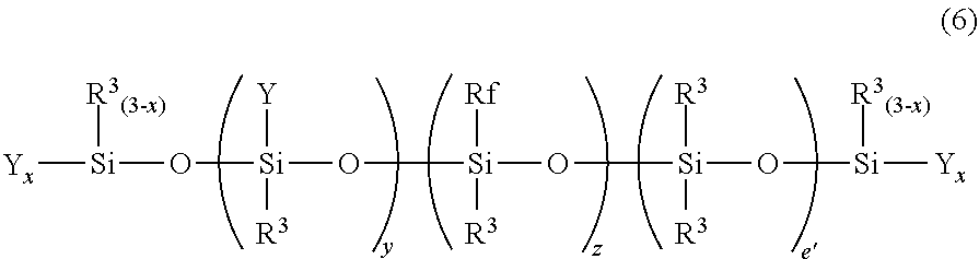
[Yx][Si](O[Si](O[Si](O[Si](O[Si]([Yx])[R3(3-x)])([R3])[R3])([Rf])[R3])([Y])[R3])[R3(3-x)]
